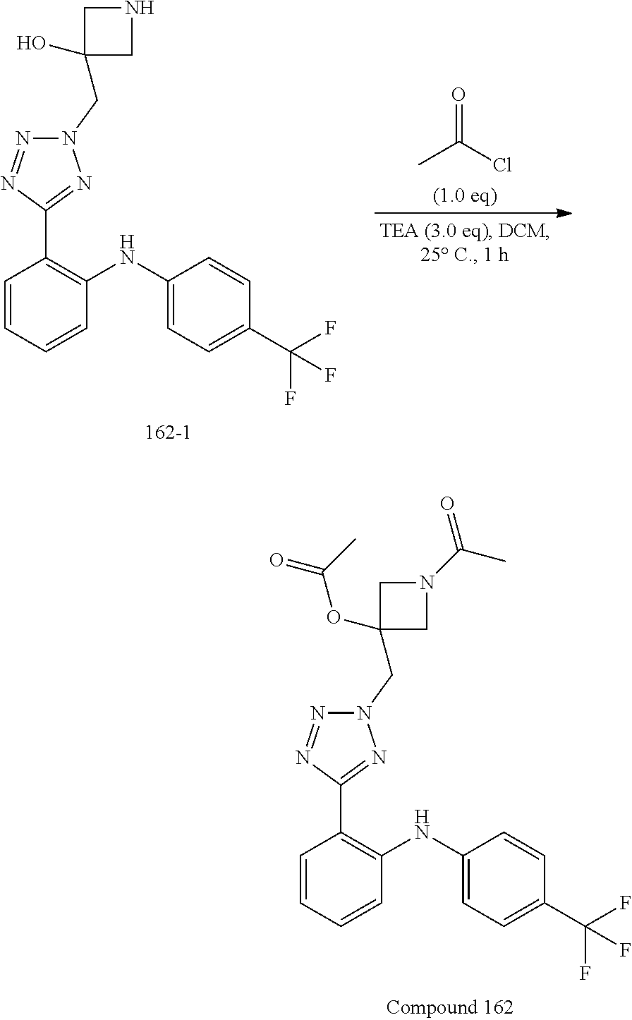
C1=CC=CC(NC2=CC=C(C(F)(F)F)C=C2)=C1C1=NN(CC2(O)CNC2)N=N1.CC(Cl)=O.C1=CC=CC(NC2=CC=C(C(F)(F)F)C=C2)=C1C1=NN(CC2(OC(=O)C)CN(C(C)=O)C2)N=N1
